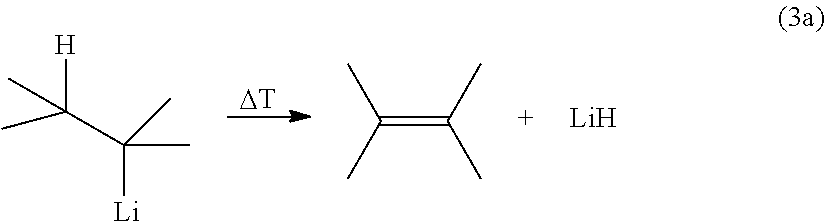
[DT].[H]C(C)(C)C(C)(C)[Li].CC(C)=C(C)C.[Li]
